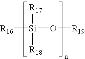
[R16][Si](O[R19])([R18])[R17]
